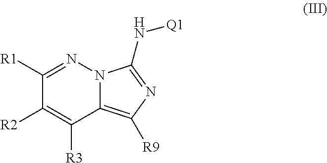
C1([R1])=NN2C(=C([R9])N=C2N[Q1])C([R3])=C1[R2]
